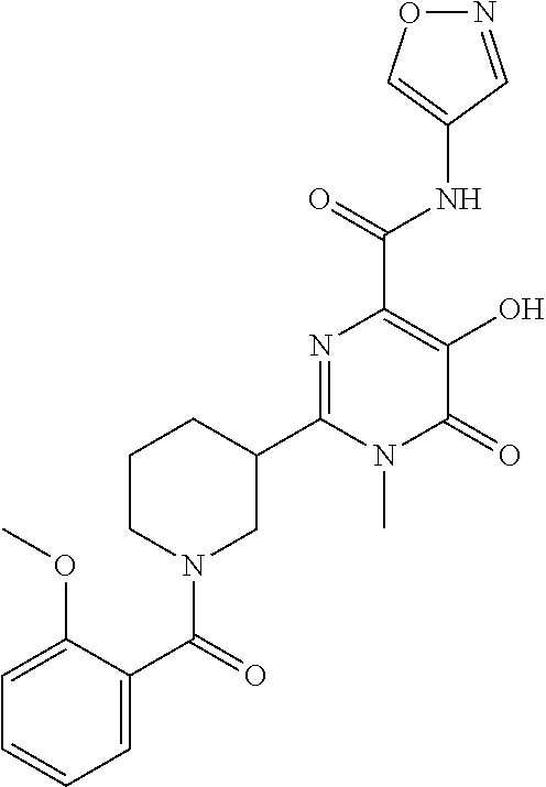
O1N=CC(NC(C2=C(O)C(=O)N(C)C(C3CCCN(C(=O)C4=CC=CC=C4OC)C3)=N2)=O)=C1
